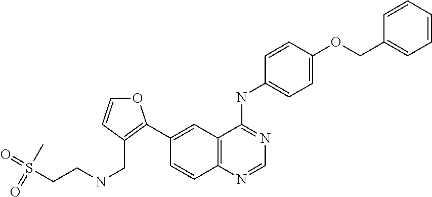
C1=NC2=C(C(NC3=CC=C(OCC4=CC=CC=C4)C=C3)=N1)C=C(C1=C(CNCCS(C)(=O)=O)C=CO1)C=C2
